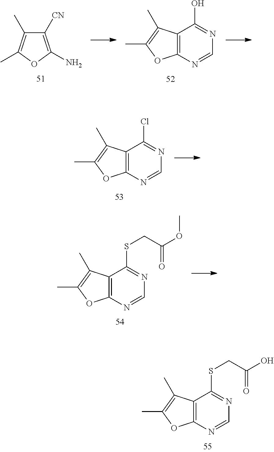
C1([CN])=C(N)OC(C)=C1C.C12=C(N=CN=C1O)OC(C)=C2C.C12=C(N=CN=C1Cl)OC(C)=C2C.C12=C(N=CN=C1SCC(OC)=O)OC(C)=C2C.C12=C(N=CN=C1SCC(O)=O)OC(C)=C2C
